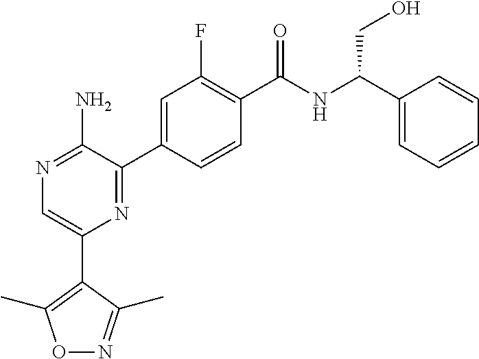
N1=C(N)C(C2=CC(F)=C(C(NC(C3=CC=CC=C3)CO)=O)C=C2)=NC(C2=C(C)ON=C2C)=C1
